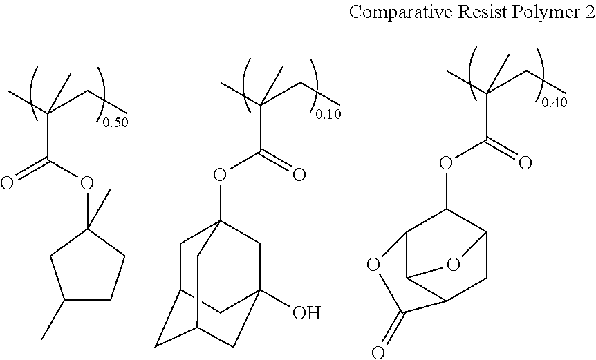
CC(CC)(C(OC1C2C3C(CC1O3)C(=O)O2)=O)C.CC(CC)(C(OC1(C)CC(C)CC1)=O)C.CC(CC)(C(OC12CC3CC(CC(O)(C1)C3)C2)=O)C
